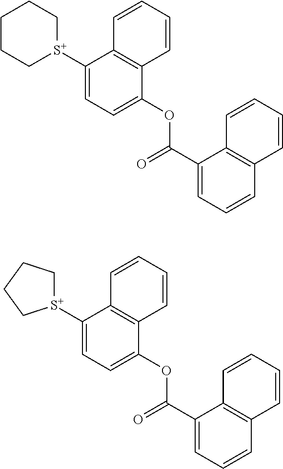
[S+]1(C2=CC=C(OC(C3=CC=CC4=C3C=CC=C4)=O)C3=C2C=CC=C3)CCCCC1.[S+]1(C2=CC=C(OC(C3=CC=CC4=C3C=CC=C4)=O)C3=C2C=CC=C3)CCCC1
